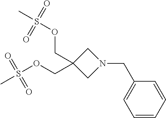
C1=CC=CC(CN2CC(COS(=O)(=O)C)(COS(=O)(=O)C)C2)=C1
